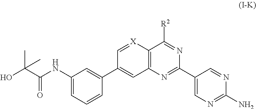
C1=[X]C2=C(C=C1C1=CC(NC(=O)C(C)(O)C)=CC=C1)N=C(C1=CN=C(N)N=C1)N=C2[R2]
